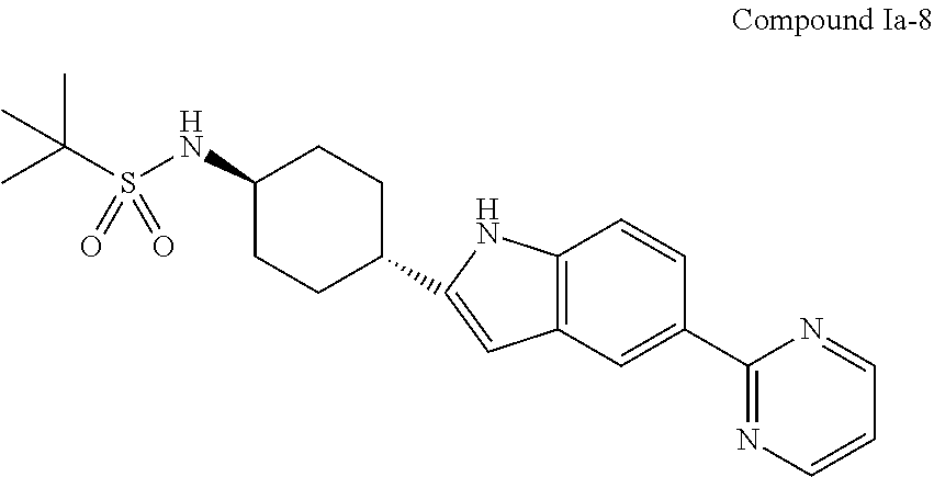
C(S(NC1CCC(C2=CC3=C(N2)C=CC(C2=NC=CC=N2)=C3)CC1)(=O)=O)(C)(C)C
